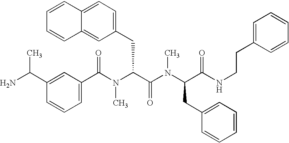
C1(C(N(C(C(N(C(C(NCCC2=CC=CC=C2)=O)CC2=CC=CC=C2)C)=O)CC2=CC=C3C(=C2)C=CC=C3)C)=O)=CC=CC(C(N)C)=C1
